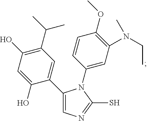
C1(C2=CN=C(S)N2C2=CC(N(CC)C)=C(OC)C=C2)=CC(C(C)C)=C(O)C=C1O
